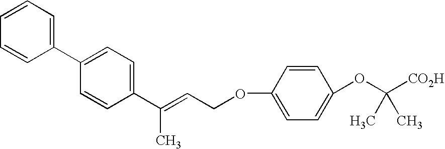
C1=CC=C(C2=CC=C(C(=CCOC3=CC=C(OC([CO2H])(C)C)C=C3)C)C=C2)C=C1
